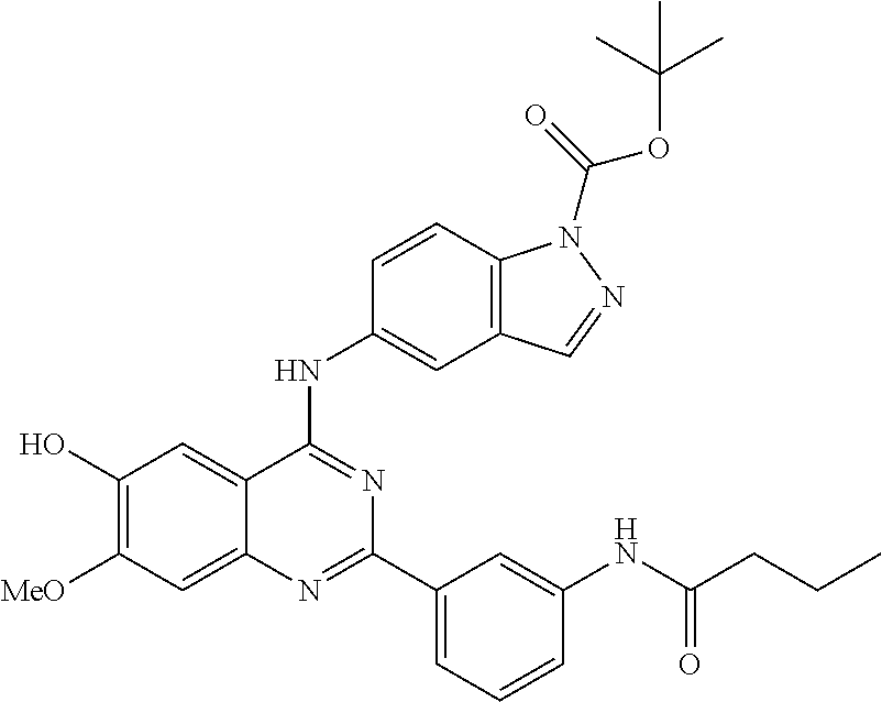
C1(O)=C([MeO])C=C2C(=C1)C(NC1=CC3=C(C=C1)N(C(OC(C)(C)C)=O)N=C3)=NC(C1=CC=CC(NC(=O)CCC)=C1)=N2
